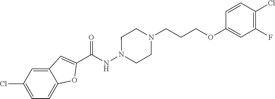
C1(C(NN2CCN(CCCOC3=CC(F)=C(Cl)C=C3)CC2)=O)=CC2=CC(Cl)=CC=C2O1
